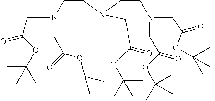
C(CN(CCN(CC(OC(C)(C)C)=O)CC(OC(C)(C)C)=O)CC(OC(C)(C)C)=O)N(CC(OC(C)(C)C)=O)CC(OC(C)(C)C)=O
